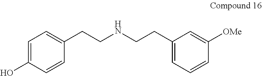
C1=C(O)C=CC(CCNCCC2=CC=CC([OMe])=C2)=C1
